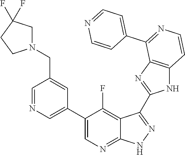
C1=NC=C(C2=CN=C3C(=C2F)C(C2=NC4=C(N2)C=CN=C4C2=CC=NC=C2)=N[N H]3)C=C1CN1CC(F)(F)CC1
